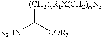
[R2HN]C([COR3])[(CH2)nR1X(CH2)mN3]
